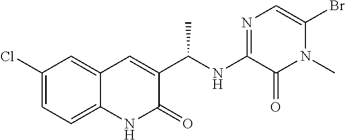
C1=C2C=C(C(NC3=NC=C(Br)N(C)C3=O)C)C(=O)NC2=CC=C1Cl
